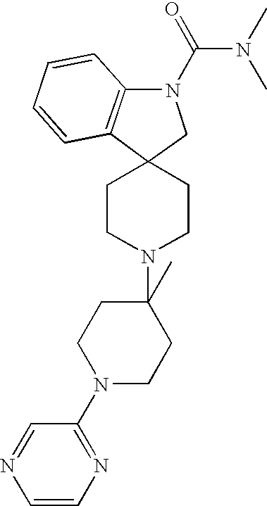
C12=C(N(C(N(C)C)=O)CC13CCN(C1(C)CCN(C4=NC=CN=C4)CC1)CC3)C=CC=C2
